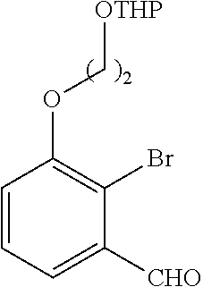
C1=CC=C([CHO])C(Br)=C1OC[OTHP]
